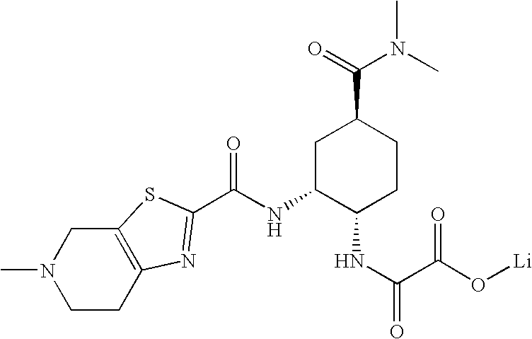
C1C(NC(=O)C2=NC3=C(CN(C)CC3)S2)C(NC(C(O[Li])=O)=O)CCC1C(=O)N(C)C
